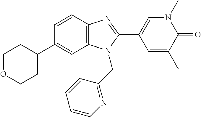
C1=CC2=C(C=C1C1CCOCC1)N(CC1=NC=CC=C1)C(C1=CN(C)C(=O)C(C)=C1)=N2
